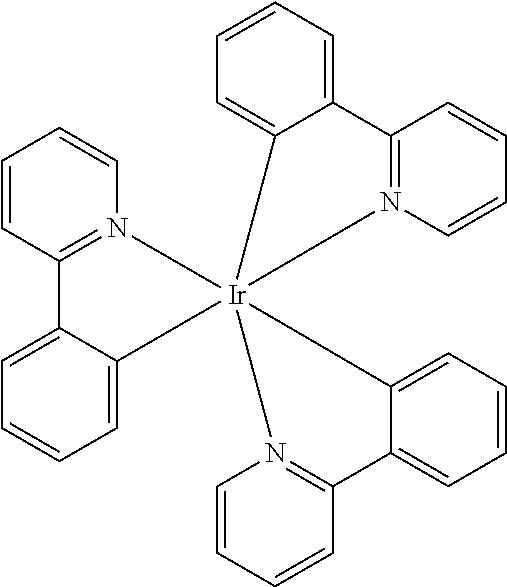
C1=CC2=N(C=C1)[Ir]13(C4=CC=CC=C24)(N2=C(C4=CC=CC=C41)C=CC=C2)C1=CC=CC=C1C1=N3C=CC=C1
